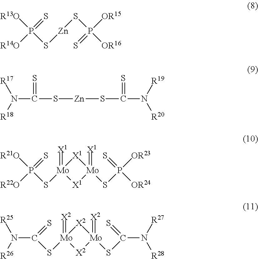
P([R13O])([R14O])(S[Zn]SP([OR15])(=S)[OR16])=S.N(C(S[Zn]SC(N([R19])[R20])=S)=S)([R18])[R17].P([R21O])([R22O])(S[Mo]1(=[X1])[X1][Mo](SP([OR23])(=S)[OR24])(=[X1])[X1]1)=S.C(S[Mo]1(=[X2])[X2][Mo](SC(=S)N([R27])[R28])(=[X2])[X2]1)(=S)N([R26])[R25]
